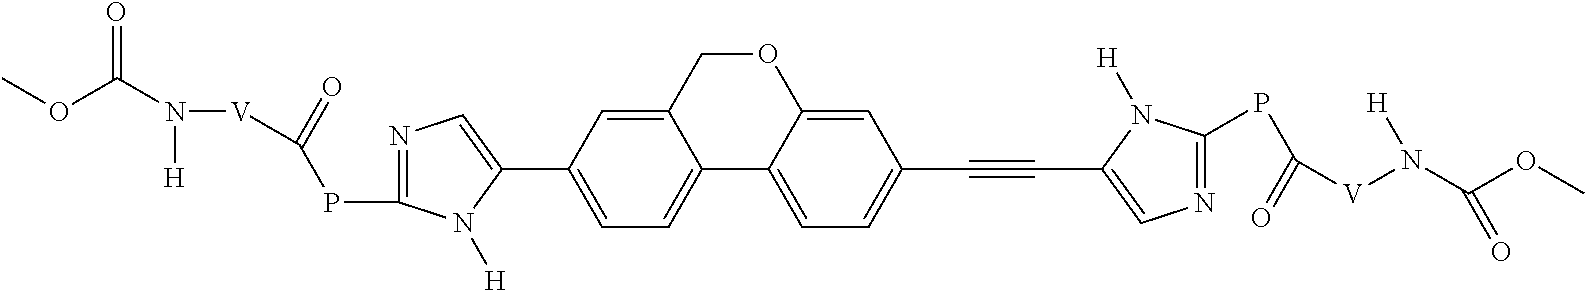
C12=CC(C3=CN=C(PC(=O)[V]N([H])C(OC)=O)N3[H])=CC=C1C1=CC=C(C#CC3=CN=C(PC([V]N(C(OC)=O)[H])=O)N3[H])C=C1OC2
